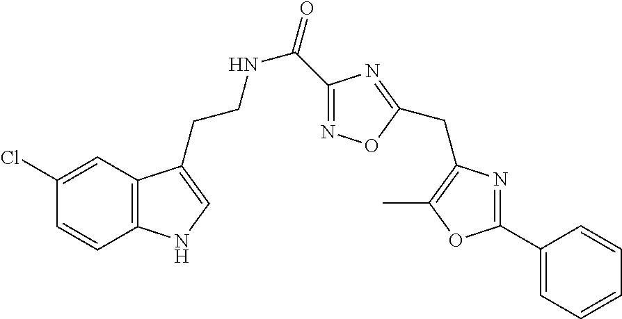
C12=C(C=C(Cl)C=C1)C(CCNC(=O)C1=NOC(CC3=C(C)OC(C4=CC=CC=C4)=N3)=N1)=CN2
